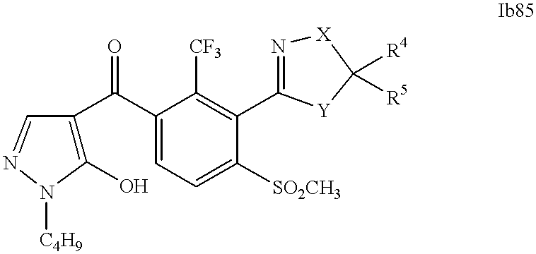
C1(O)=C(C(C2=CC=C([SO2CH3])C(C3=N[X]C([R4])([R5])[Y]3)=C2[CF3])=O)C=NN1[C4H9]
